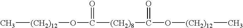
C[(CH2)12]OC([(CH2)8]C(O[(CH2)12]C)=O)=O
